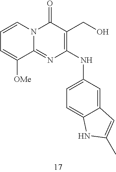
C1=CC=C([OMe])C2=NC(NC3=CC=C4C(=C3)C=C(C)N4)=C(CO)C(=O)N12
